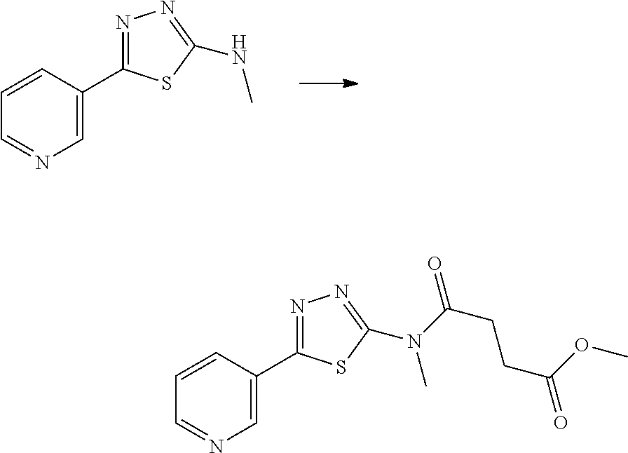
C1=CC(C2=NN=C(NC)S2)=CN=C1.C1=CC(C2=NN=C(N(C)C(=O)CCC(=O)OC)S2)=CN=C1
